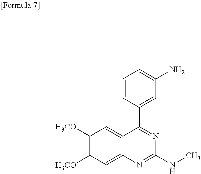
[H3CO]C1=C([H3CO])C=C2C(=C1)N=C(NC)N=C2C1=CC(N)=CC=C1
